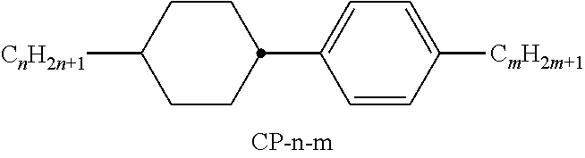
[CmH2m+1]C1=CC=C(C2CCC([CnH2n+1])CC2)C=C1
